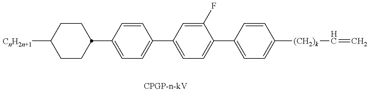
C1CC(C2=CC=C(C3=CC=C(C4=CC=C([(CH2)k]C=C)C=C4)C(F)=C3)C=C2)CCC1[CnH2n+1]
